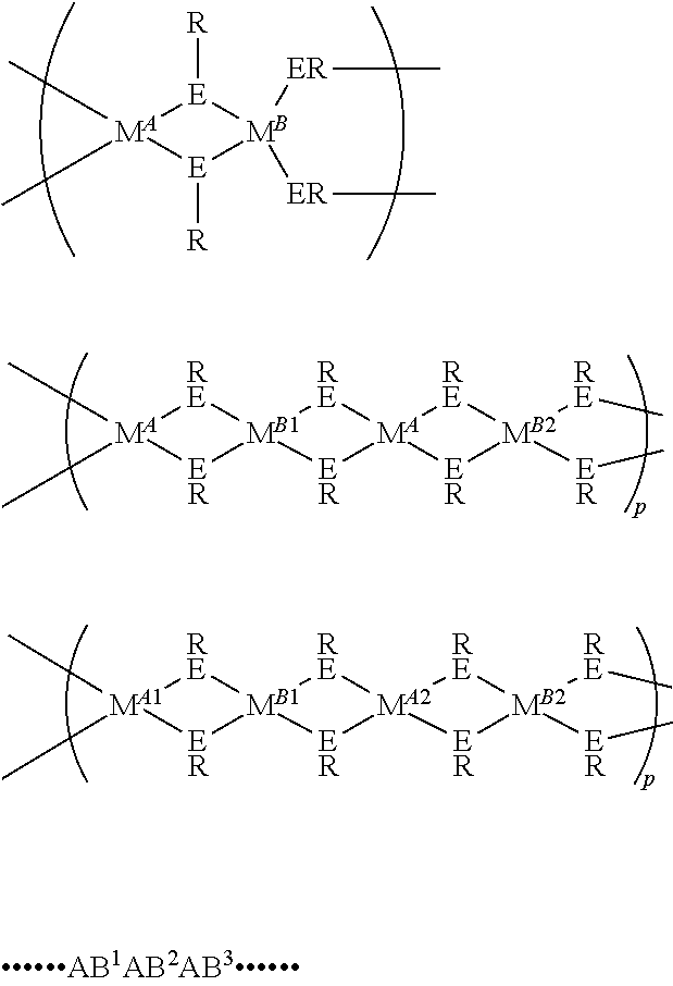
[RE]1[MB1]2([ER][MA]1(C)C)[RE][MA]1([ER]2)[RE][MB2]([RE]C)([ER]C)[ER]1.[RE]1[MB1]2([ER][MA1]1(C)C)[RE][MA2]1([ER]2)[RE][MB2]([RE]C)([ER]C)[ER]1.[E]1([R])[MB]([ER]C)([ER]C)[E]([R])[MA]1(C)C
